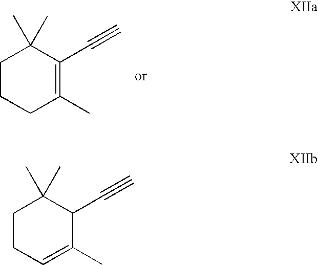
C1CCC(C)=C(C#C)C1(C)C.C1CC=C(C)C(C#C)C1(C)C
